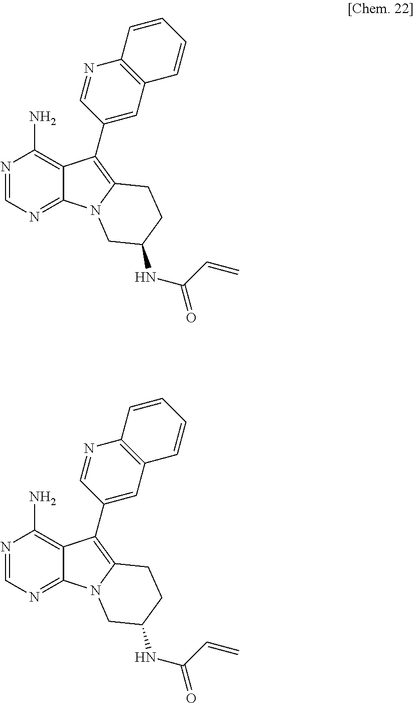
N1=CN=C2C(=C1N)C(C1=CC3=C(N=C1)C=CC=C3)=C1N2CC(NC(=O)C=C)CC1.N1=CN=C2C(=C1N)C(C1=CC3=C(N=C1)C=CC=C3)=C1N2CC(NC(=O)C=C)CC1
